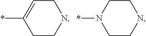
C1C=C(*)CCN1.C1CN(*)CCN1
